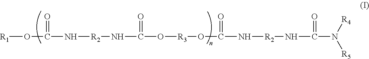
[R1]OC(N[R2]NC(=O)O[R3]OC(=O)N[R2]NC(=O)N([R4])[R5])=O
